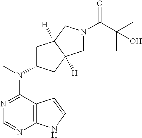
N1=C(N(C2CC3([H])C([H])(C2)CN(C(C(C)(C)O)=O)C3)C)C2=C(N=C1)NC=C2
